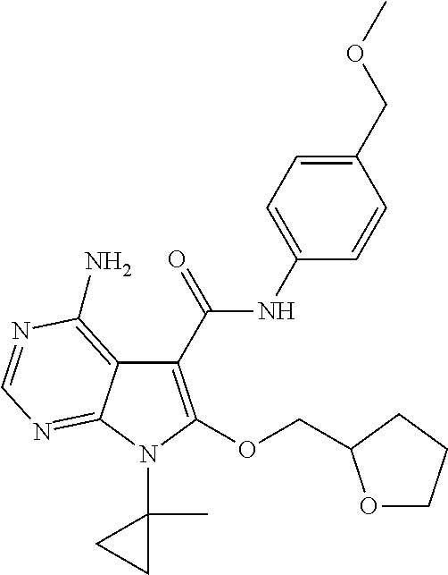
C1(C(=O)NC2=CC=C(COC)C=C2)=C(OCC2OCCC2)N(C2(C)CC2)C2=NC=NC(N)=C12
